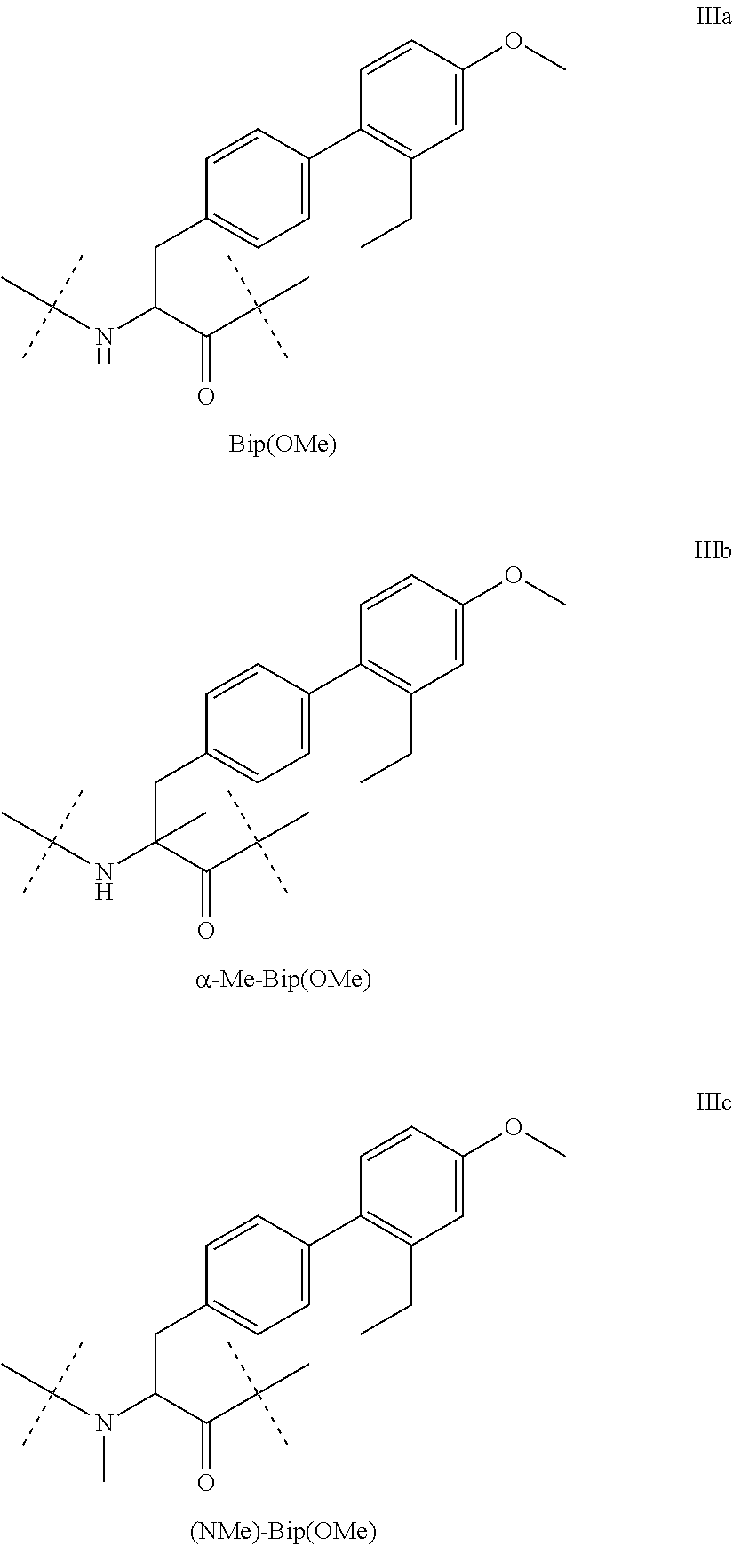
C1=CC(OC)=CC(CC)=C1C1=CC=C(CC(C(C(C)(C)C)=O)NC(C)(C)C)C=C1.C1=CC(OC)=CC(CC)=C1C1=CC=C(CC(C(C(C)(C)C)=O)(NC(C)(C)C)C)C=C1.C1=CC(OC)=CC(CC)=C1C1=CC=C(CC(C(C(C)(C)C)=O)N(C(C)(C)C)C)C=C1
